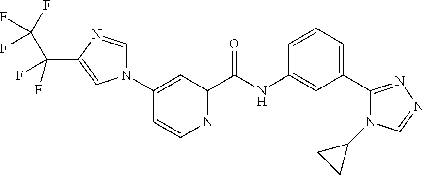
N1(C2=CC(C(NC3=CC(C4=NN=CN4C4CC4)=CC=C3)=O)=NC=C2)C=NC(C(F)(C(F)(F)F)F)=C1
